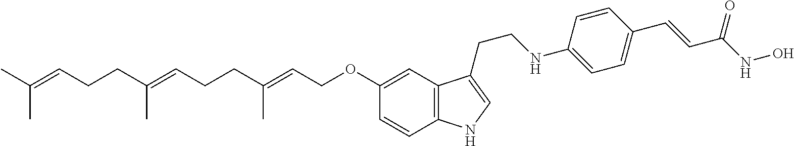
CC(=CCCC(=CCCC(=CCOC1=CC2=C(C=C1)NC=C2CCNC1=CC=C(C=CC(NO)=O)C=C1)C)C)C
